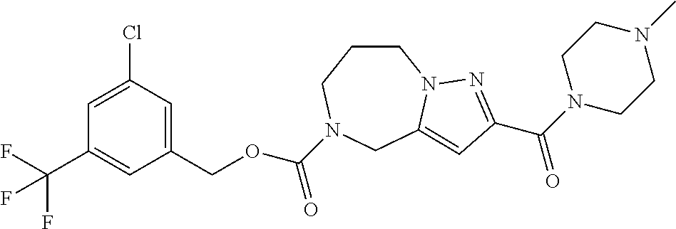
C1CCN(C(OCC2=CC(Cl)=CC(C(F)(F)F)=C2)=O)CC2=CC(C(N3CCN(C)CC3)=O)=NN12
